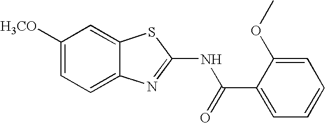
C1([H3CO])=CC=C2C(=C1)SC(NC(C1=CC=CC=C1OC)=O)=N2
